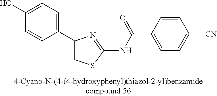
C1(C2=CSC(NC(=O)C3=CC=C([CN])C=C3)=N2)=CC=C(O)C=C1
